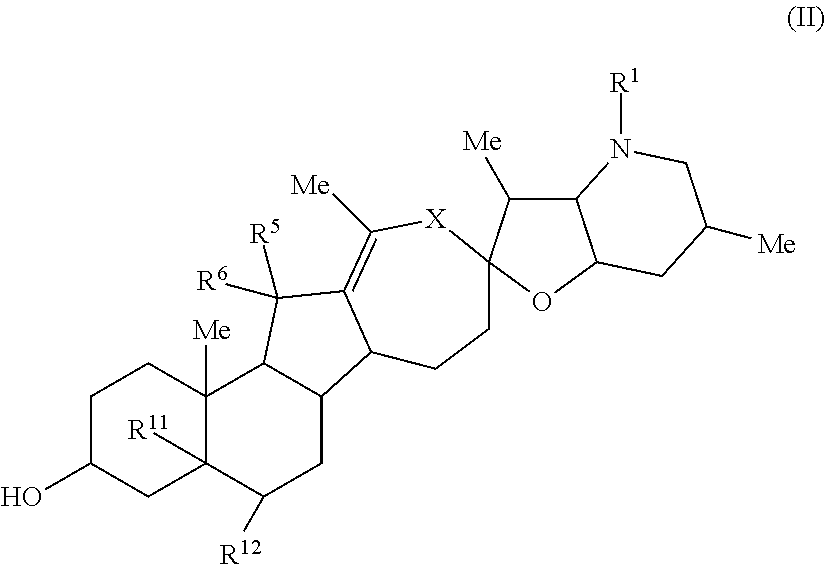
C1C(O)CC2([R11])C([Me])(C1)C1C(CC2[R12])C2C(=C([Me])[X]C3(CC2)C([Me])C2C(O3)CC([Me])CN2[R1])C1([R5])[R6]
